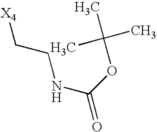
O=C(OC(C)(C)C)NCC[X4]
